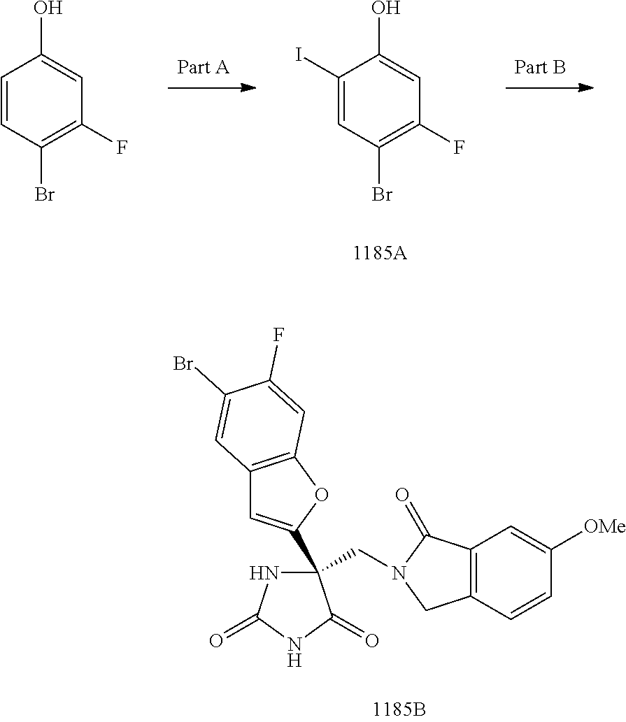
C1(I)=CC(Br)=C(F)C=C1O.C1=CC(Br)=C(F)C=C1O.N1C(=O)NC(=O)C1(C1=CC2=C(O1)C=C(F)C(Br)=C2)CN1CC2=C(C1=O)C=C([OMe])C=C2
